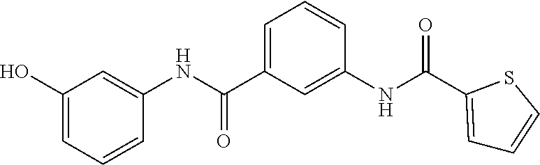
C1(O)=CC=CC(NC(C2=CC=CC(NC(=O)C3=CC=CS3)=C2)=O)=C1
